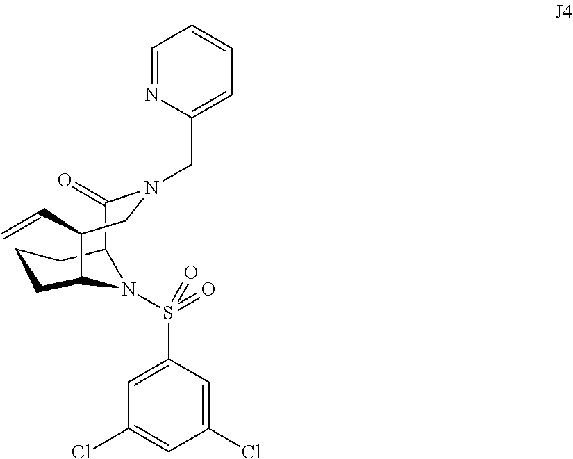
C12C(=O)N(CC3=CC=CC=N3)CC(C=C)C(CCC1)N2S(=O)(C1=CC(Cl)=CC(Cl)=C1)=O
